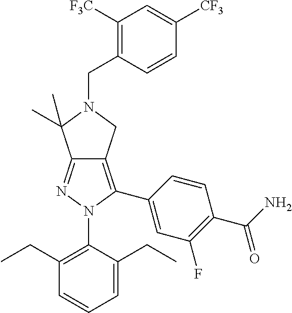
C1(CC)=C(N2C(C3=CC(F)=C(C(N)=O)C=C3)=C3C(=N2)C(C)(C)N(CC2=C([F3C])C=C([CF3])C=C2)C3)C(CC)=CC=C1
